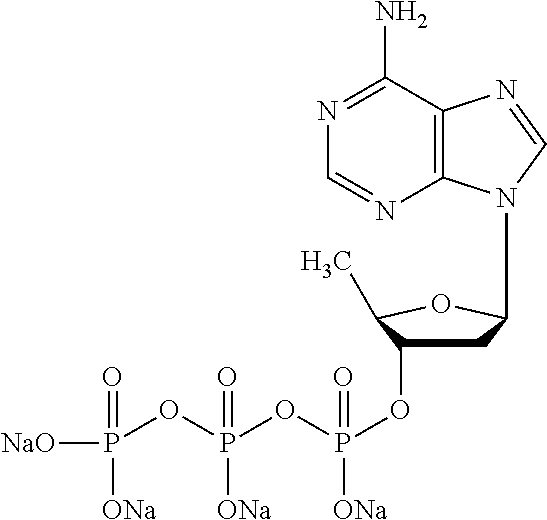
C1C(OP(OP(OP([NaO])(=O)[ONa])(=O)[ONa])(=O)[ONa])C(C)OC1N1C2=C(C(N)=NC=N2)N=C1
